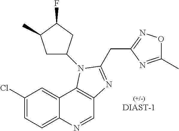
C1(Cl)=CC=C2C(=C1)C1=C(C=N2)N=C(CC2=NOC(C)=N2)N1C1CC(C)C(F)C1
